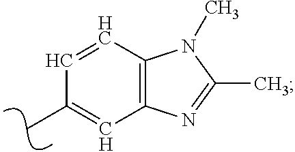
C12=C(C=CC(C)=C1)N(C)C(C)=N2
